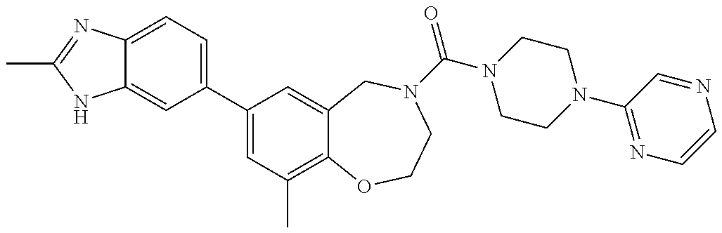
C12=CC=C(C3=CC(C)=C4C(=C3)CN(C(=O)N3CCN(C5=NC=CN=C5)CC3)CCO4)C=C1NC(C)=N2
